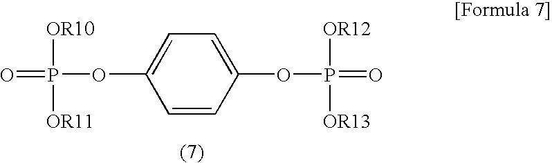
[OR10]P([OR11])(=O)OC1=CC=C(OP([OR12])(=O)[OR13])C=C1
